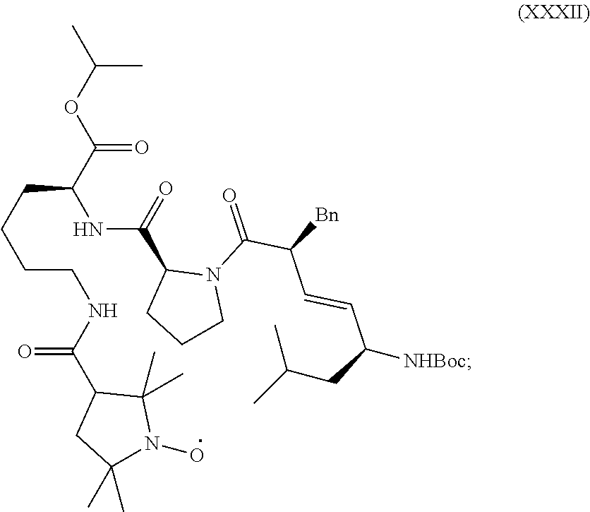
CC(C)OC(C(CCCCNC(=O)C1CC(C)(C)N(O)C1(C)C)NC(C1CCCN1C(C(C=CC(CC(C)C)[NHBoc])[Bn])=O)=O)=O
